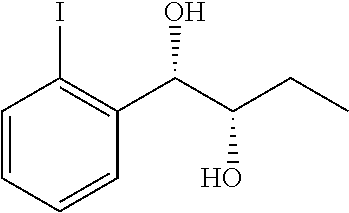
C1=CC=CC(C(C(CC)O)O)=C1I
